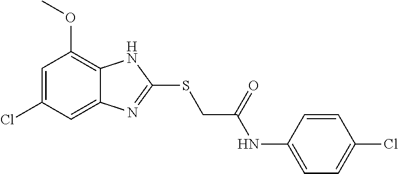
C12=CC(Cl)=CC(OC)=C1NC(SCC(NC1=CC=C(Cl)C=C1)=O)=N2
